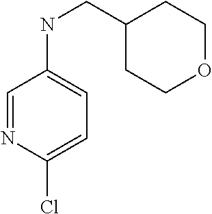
C(NC1=CC=C(Cl)N=C1)C1CCOCC1
